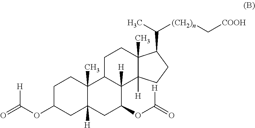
C1C(OC(=O)[H])CC2([H])C(C)(C1)C1C([H])(C(OC(=O)[H])C2)C2([H])C(C)(CC1)C(C(C)[(CH2)n]C[COOH])CC2
